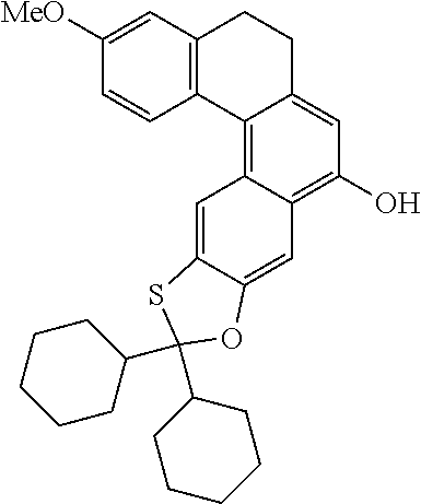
C1([MeO])=CC2=C(C=C1)C1=C3C(=C(O)C=C1CC2)C=C1C(=C3)SC(C2CCCCC2)(C2CCCCC2)O1
